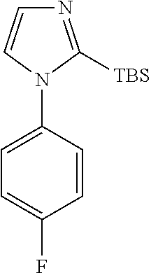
N1=C([TBS])N(C2=CC=C(F)C=C2)C=C1
